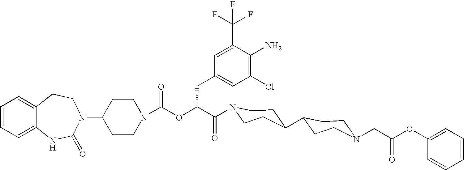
C1(N2C(=O)NC3=CC=CC=C3CC2)CCN(C(OC(C(=O)N2CCC(C3CCN(CC(OC4=CC=CC=C4)=O)CC3)CC2)CC2=CC(Cl)=C(N)C(C(F)(F)F)=C2)=O)CC1
